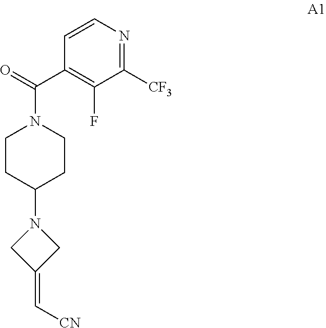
C1(F)=C(C(N2CCC(N3CC(=C[CN])C3)CC2)=O)C=CN=C1[CF3]
